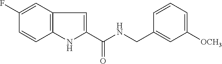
C1(F)=CC2=C(C=C1)NC(C(NCC1=CC([OCH3])=CC=C1)=O)=C2
